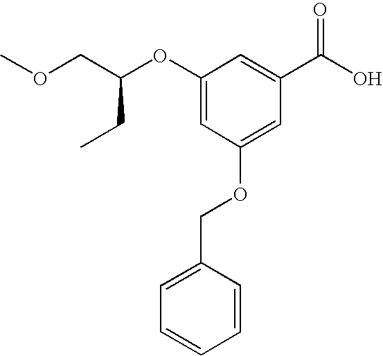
COCC(OC1=CC(OCC2=CC=CC=C2)=CC(C(O)=O)=C1)CC
